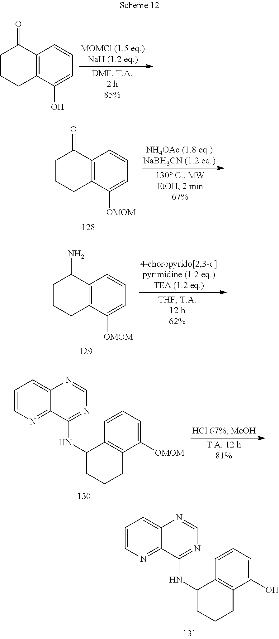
C12=C(C(O)=CC=C1)CCCC2=O.C12=C(C([OMOM])=CC=C1)CCCC2=O.C12=C(C([OMOM])=CC=C1)CCCC2N.C1=CN=C2C(=C1)N=CN=C2NC1CCCC2=C1C=CC=C2[OMOM].C1=CN=C2C(=C1)N=CN=C2NC1CCCC2=C1C=CC=C2O
